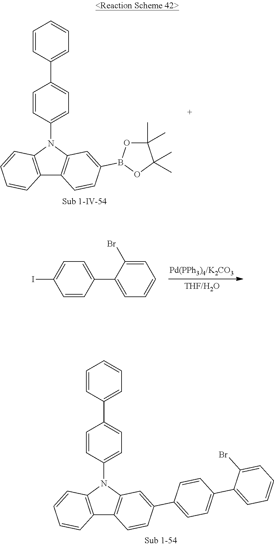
C1=C(I)C=CC(C2=CC=CC=C2Br)=C1.C1(B2OC(C)(C)C(C)(C)O2)=CC2=C(C=C1)C1=C(C=CC=C1)N2C1=CC=C(C2=CC=CC=C2)C=C1.C1=C(Br)C(C2=CC=C(C3=CC4=C(C=C3)C3=C(C=CC=C3)N4C3=CC=C(C4=CC=CC=C4)C=C3)C=C2)=CC=C1
